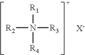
[R2]N([R3])([R4])[R1].[X-]
